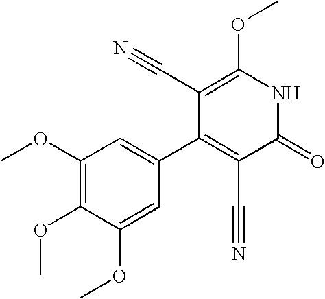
C1(OC)=C(OC)C(OC)=CC(C2=C(C#N)C(=O)NC(OC)=C2C#N)=C1
